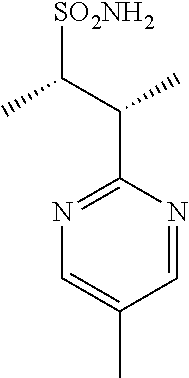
N1=C(C(C([SO2NH2])C)C)N=CC(C)=C1
